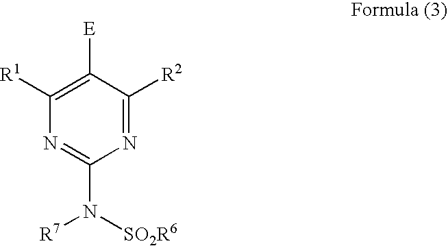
C1([R1])=C([E])C([R2])=NC(N([SO2R6])[R7])=N1
